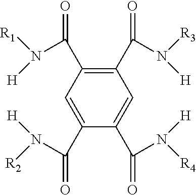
C1=C(C(N([R2])[H])=O)C(C(N([R4])[H])=O)=CC(C(N([R3])[H])=O)=C1C(N([R1])[H])=O
